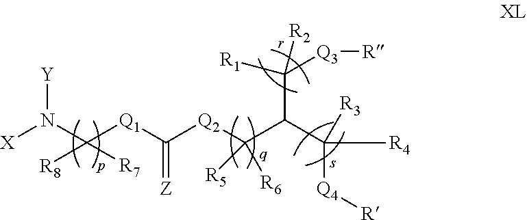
N(C([Q1]C([Q2]C(C(C([R4])([Q4][R])[R3])C([Q3][R])([R1])[R2])([R5])[R6])=[Z])([R8])[R7])([X])[Y]
